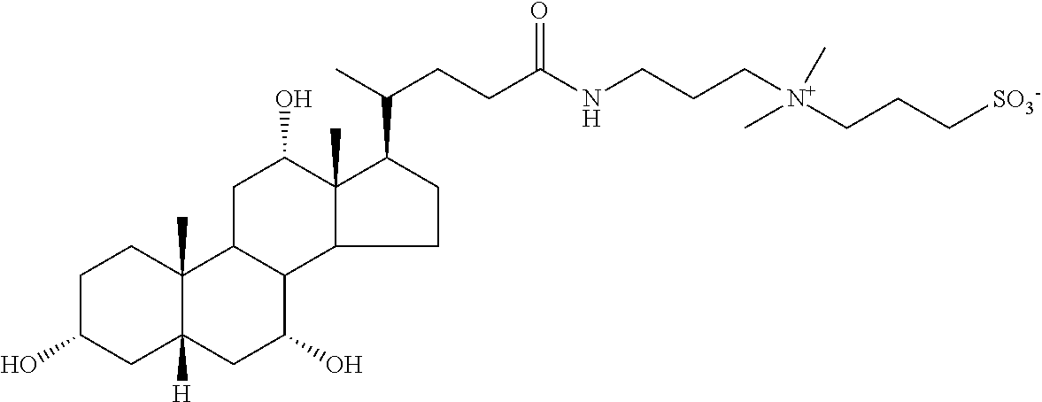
C1C(O)CC2([H])C(C)(C1)C1C(C(O)C2)C2C(C)(C(O)C1)C(C(C)CCC(NCCC[N+](CCC[SO3-])(C)C)=O)CC2
